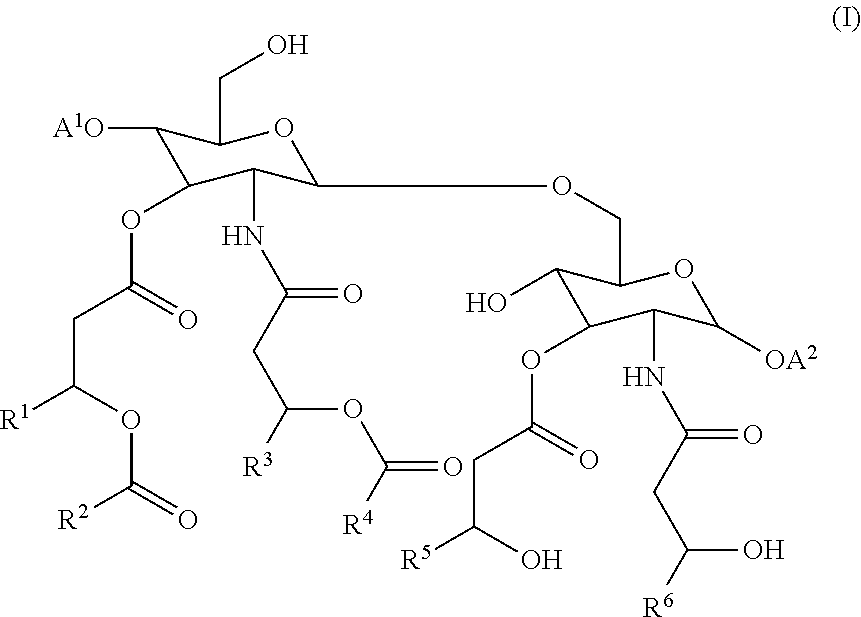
C1([A1O])C(OC(CC([R1])OC(=O)[R2])=O)C(NC(CC([R3])OC(=O)[R4])=O)C(OCC2C(O)C(OC(CC([R5])O)=O)C(NC(CC([R6])O)=O)C([OA2])O2)OC1CO
